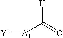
[A1]([Y1])C(=O)[H]
